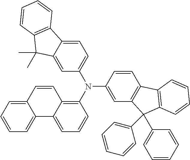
C1=C2C(=CC(N(C3=CC4=C(C=C3)C3=C(C4(C4=CC=CC=C4)C4=CC=CC=C4)C=CC=C3)C3=C4C(=CC=C3)C3=CC=CC=C3C=C4)=C1)C(C)(C)C1=C2C=CC=C1
